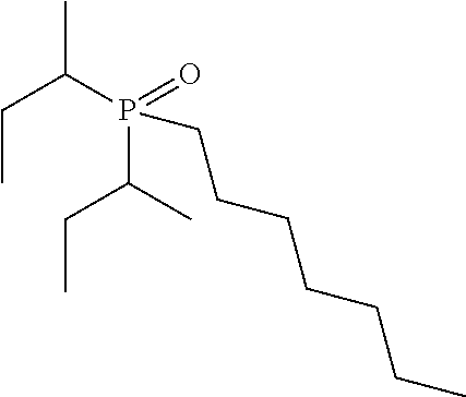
CC(P(=O)(C(C)CC)CCCCCCC)CC
